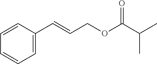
C1=CC=CC=C1C=CCOC(C(C)C)=O
